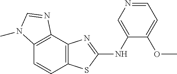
C12=C(C3=C(C=C1)N(C)C=N3)N=C(NC1=CN=CC=C1OC)S2
